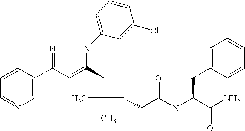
C1(C2=CC(C3=CN=CC=C3)=NN2C2=CC=CC(Cl)=C2)C(C)(C)C(CC(=O)NC(CC2=CC=CC=C2)C(N)=O)C1
